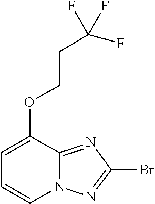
C1=CC=C(OCCC(F)(F)F)C2=NC(Br)=NN12
